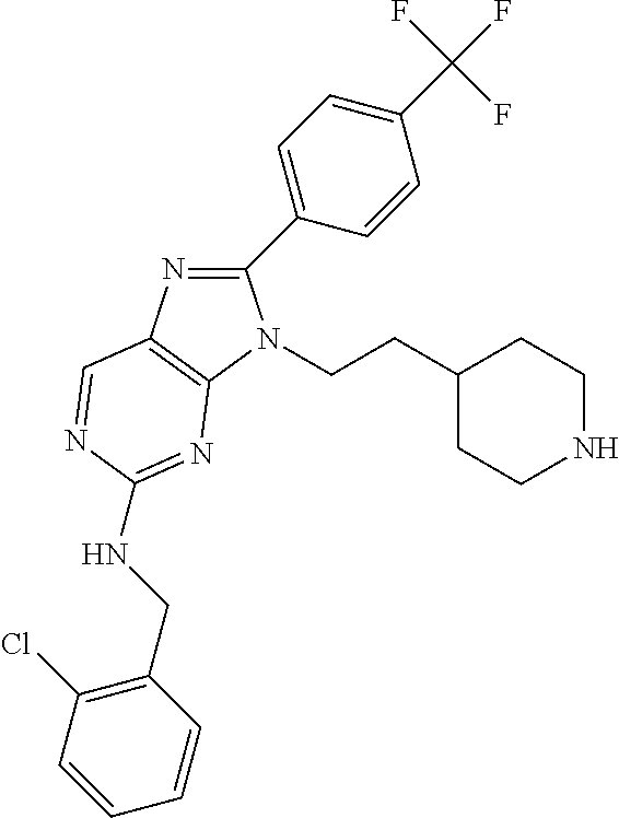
C1(C2=CC=C(C(F)(F)F)C=C2)=NC2=C(N1CCC1CCNCC1)N=C(NCC1=C(Cl)C=CC=C1)N=C2
